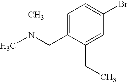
C1=C(CN(C)C)C(CC)=CC(Br)=C1
